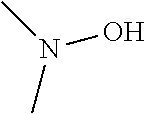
N(C)(C)O
